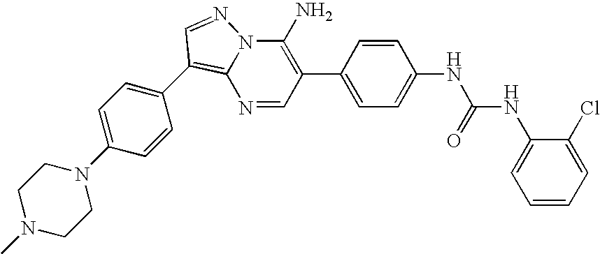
C1(N)=C(C2=CC=C(NC(NC3=CC=CC=C3Cl)=O)C=C2)C=NC2=C(C3=CC=C(N4CCN(C)CC4)C=C3)C=NN12
